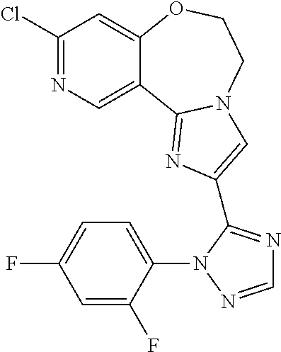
C1(Cl)=NC=C2C(=C1)OCCN1C2=NC(C2=NC=NN2C2=CC=C(F)C=C2F)=C1
